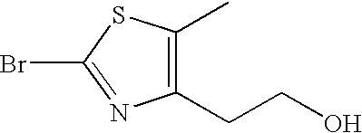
C1(CCO)=C(C)SC(Br)=N1
